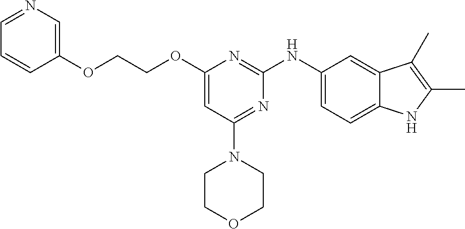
C1(OCCOC2=CC(N3CCOCC3)=NC(NC3=CC=C4C(=C3)C(C)=C(C)N4)=N2)=CN=CC=C1
